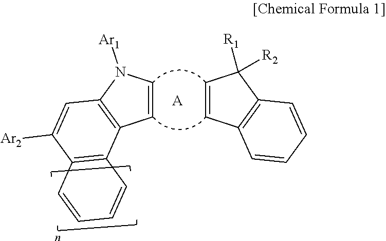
C1=CN([Ar1])C2=C1C1=C(C([Ar2])=C2)C=CC=C1.C1=CC([R1])([R2])C2=C1C=CC=C2.[A]
